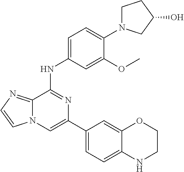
C1(C2=CC=C3C(=C2)OCCN3)=CN2C(=NC=C2)C(NC2=CC=C(N3CCC(O)C3)C(OC)=C2)=N1
